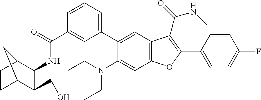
C1(C(=O)NC2C(CO)C3CCC2C3)=CC(C2=CC3=C(C=C2N(CC)CC)OC(C2=CC=C(F)C=C2)=C3C(=O)NC)=CC=C1
